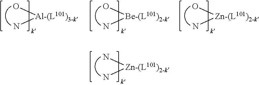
N[Zn-(L101)2-k]N.O[Al-(L101)3-k]N.O[Zn-(L101)2-k]N.O[Be-(L101)2-k]N
